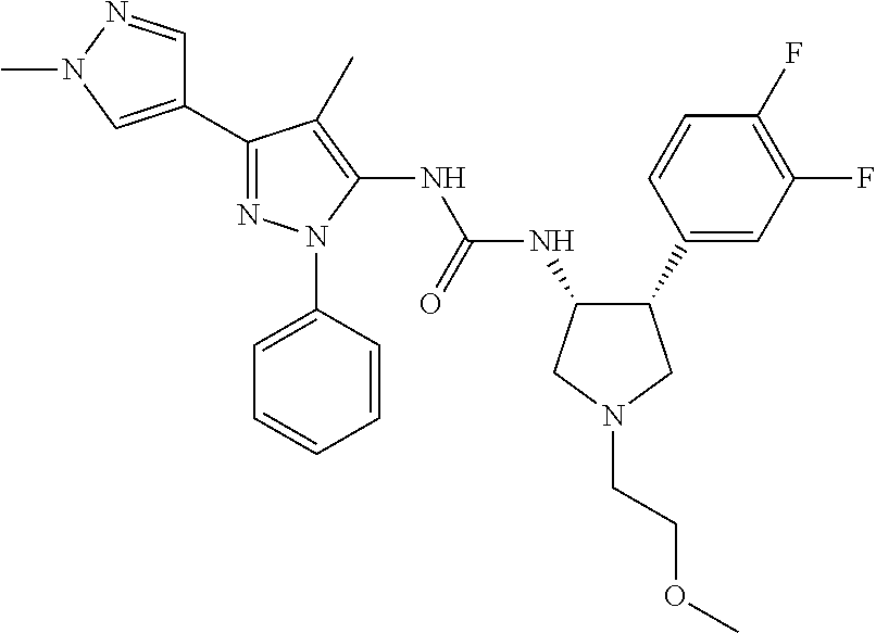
C1(C2=NN(C3=CC=CC=C3)C(NC(NC3C(C4=CC(F)=C(F)C=C4)CN(CCOC)C3)=O)=C2C)=CN(C)N=C1
